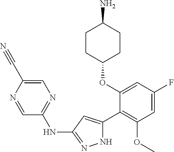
C1(OC2=CC(F)=CC(OC)=C2C2=CC(NC3=NC=C(C#N)N=C3)=NN2)CCC(N)CC1
